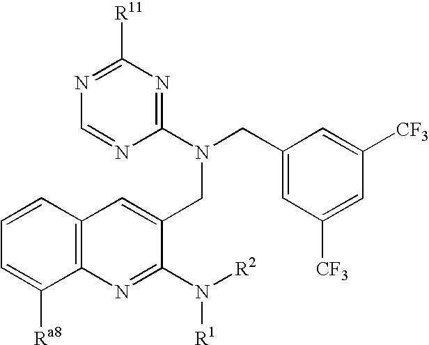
C12=C(N=C(N([R2])[R1])C(CN(CC3=CC([CF3])=CC([CF3])=C3)C3=NC([R11])=NC=N3)=C1)C([Ra8])=CC=C2
